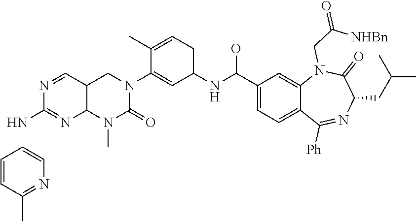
C1=CC(C)=NC=C1.NC1=NC2C(C=N1)CN(C1=CC(NC(C3=CC=C4C(=C3)N(CC(=O)[NHBn])C(=O)C(CC(C)C)N=C4[Ph])O)CC=C1C)C(=O)N2C
